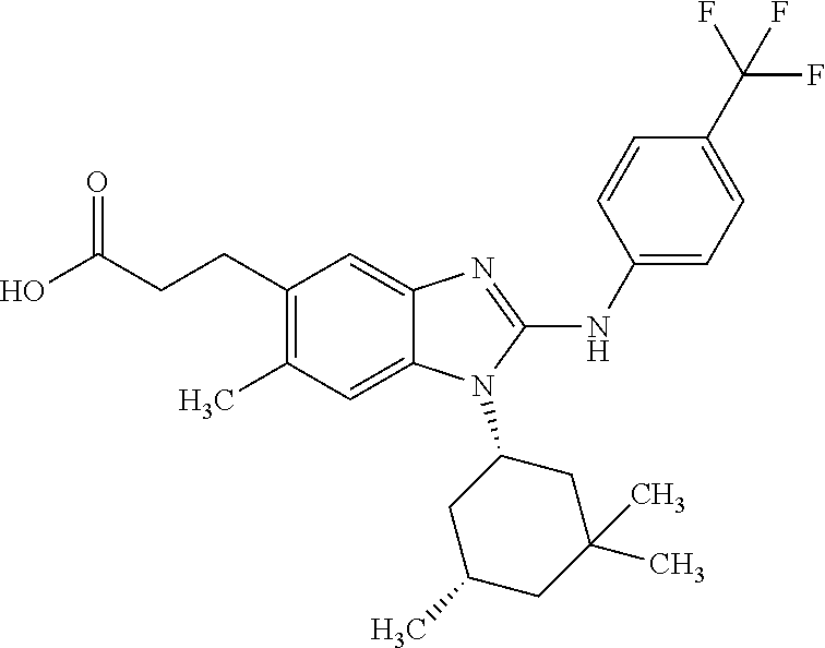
C(CCC1=C(C)C=C2C(=C1)N=C(NC1=CC=C(C(F)(F)F)C=C1)N2C1CC(C)CC(C)(C)C1)(O)=O
